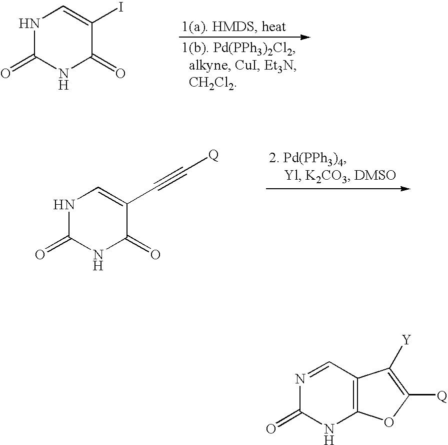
N1C(=O)NC(=O)C(I)=C1.N1C(=O)NC(=O)C(C#C[Q])=C1.N1=CC2=C(NC1=O)OC([Q])=C2[Y]
